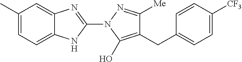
C1(C)=CC=C2C(=C1)N=C(N1C(O)=C(CC3=CC=C([CF3])C=C3)C([Me])=N1)N2
